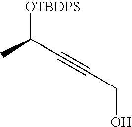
[OTBDPS]C(C#CCO)C
